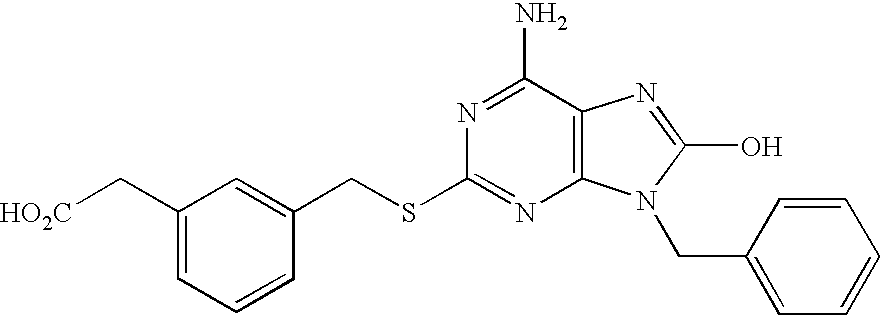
C12=C(C(N)=NC(SCC3=CC(C[HO2C])=CC=C3)=N1)N=C(O)N2CC1=CC=CC=C1
